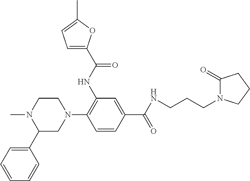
N1(C2=C(NC(=O)C3=CC=C(C)O3)C=C(C(NCCCN3C(=O)CCC3)=O)C=C2)CCN(C)C(C2=CC=CC=C2)C1
